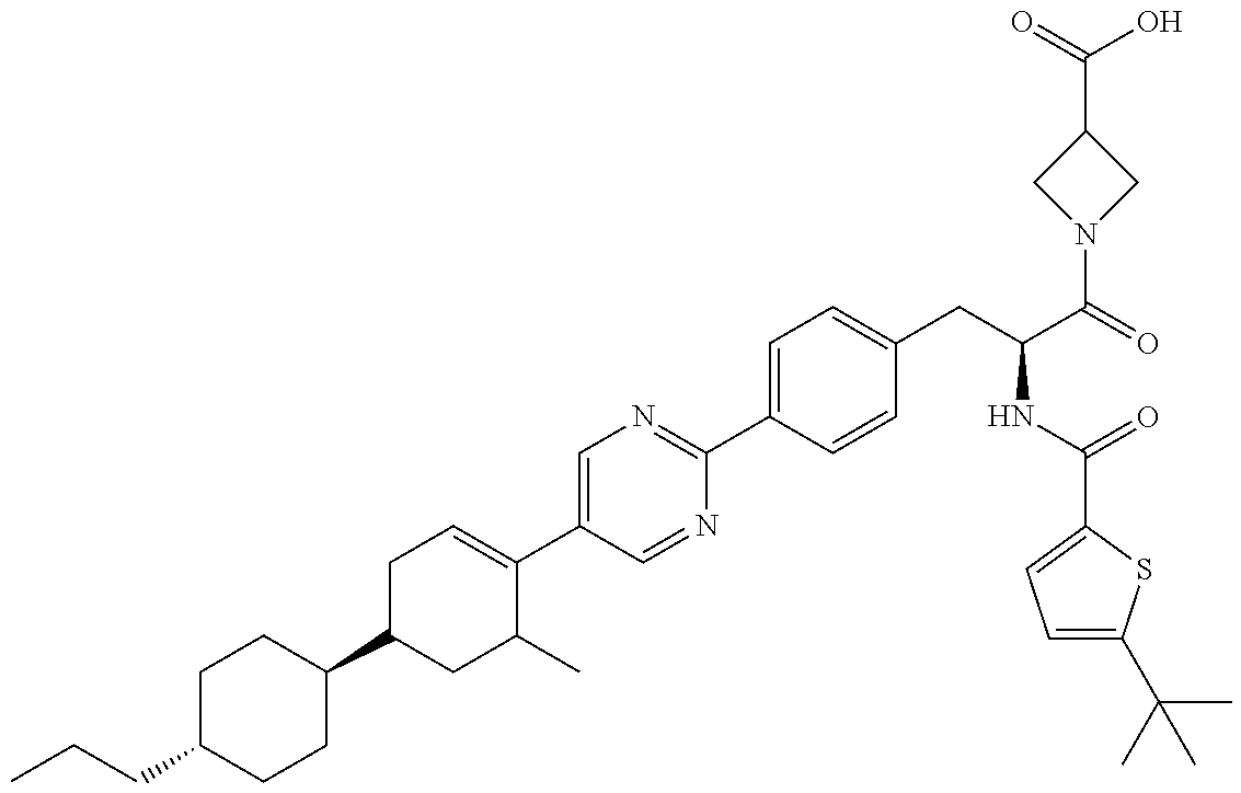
CCCC1CCC(C2CC(C)C(C3=CN=C(C4=CC=C(CC(C(=O)N5CC(C(=O)O)C5)NC(=O)C5=CC=C(C(C)(C)C)S5)C=C4)N=C3)=CC2)CC1
